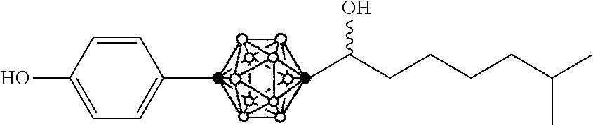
CC1=CC=C(O)C=C1.CC(CCCCC(C)C)O
